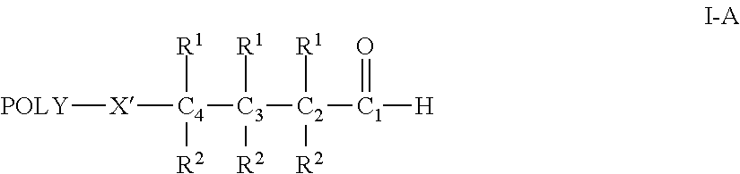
[POLY][X][C4]([R1])([R2])[C3]([C2]([C1]([H])=O)([R1])[R2])([R1])[R2]
